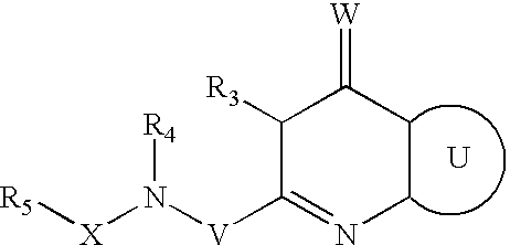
[R5][X]N([V]C1=NCCC(=[W])C1[R3])[R4].[U]
